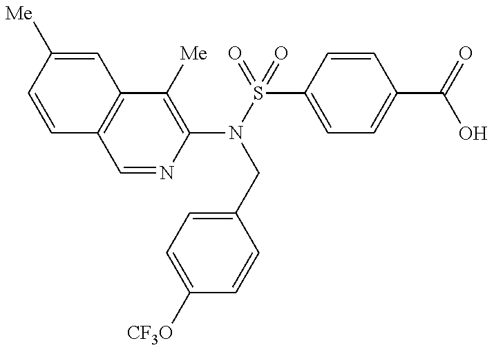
C1(N(S(=O)(C2=CC=C(C(=O)O)C=C2)=O)CC2=CC=C([CF3O])C=C2)=C([Me])C2=C(C=N1)C=CC([Me])=C2
